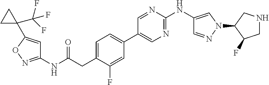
C1(NC(=O)CC2=CC=C(C3=CN=C(NC4=CN(C5C(F)CNC5)N=C4)N=C3)C=C2F)=NOC(C2(C(F)(F)F)CC2)=C1
